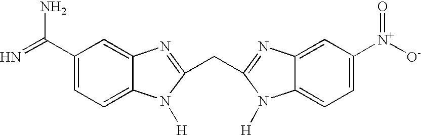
C1(C(=N)N)=CC=C2C(=C1)N=C(CC1=NC3=CC([N+]([O-])=O)=CC=C3N1[H])N2[H]
